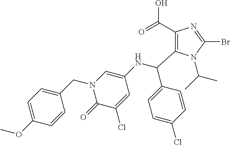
C1(C(=O)O)=C(C(NC2=CN(CC3=CC=C(OC)C=C3)C(=O)C(Cl)=C2)C2=CC=C(Cl)C=C2)N(C(C)C)C(Br)=N1
